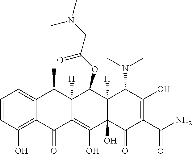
C1=CC(O)=C2C(=C1)C(C)C1([H])C(=C(O)C3(O)C([H])(C1OC(CN(C)C)=O)C(N(C)C)C(O)=C(C(N)=O)C3=O)C2=O
